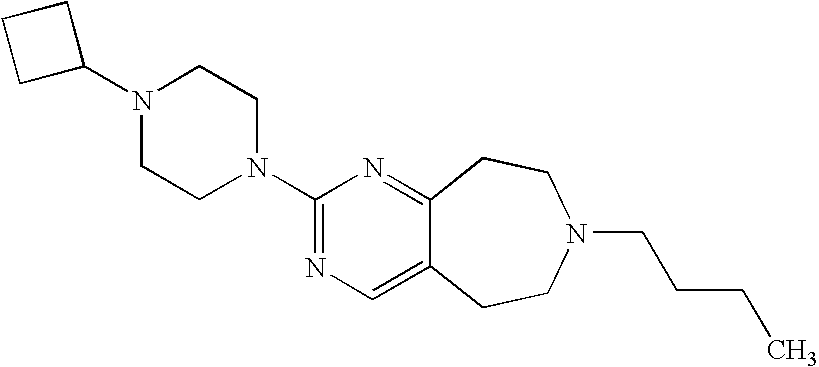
C1C(N2CCN(C3=NC=C4C(=N3)CCN(CCCC)CC4)CC2)CC1
